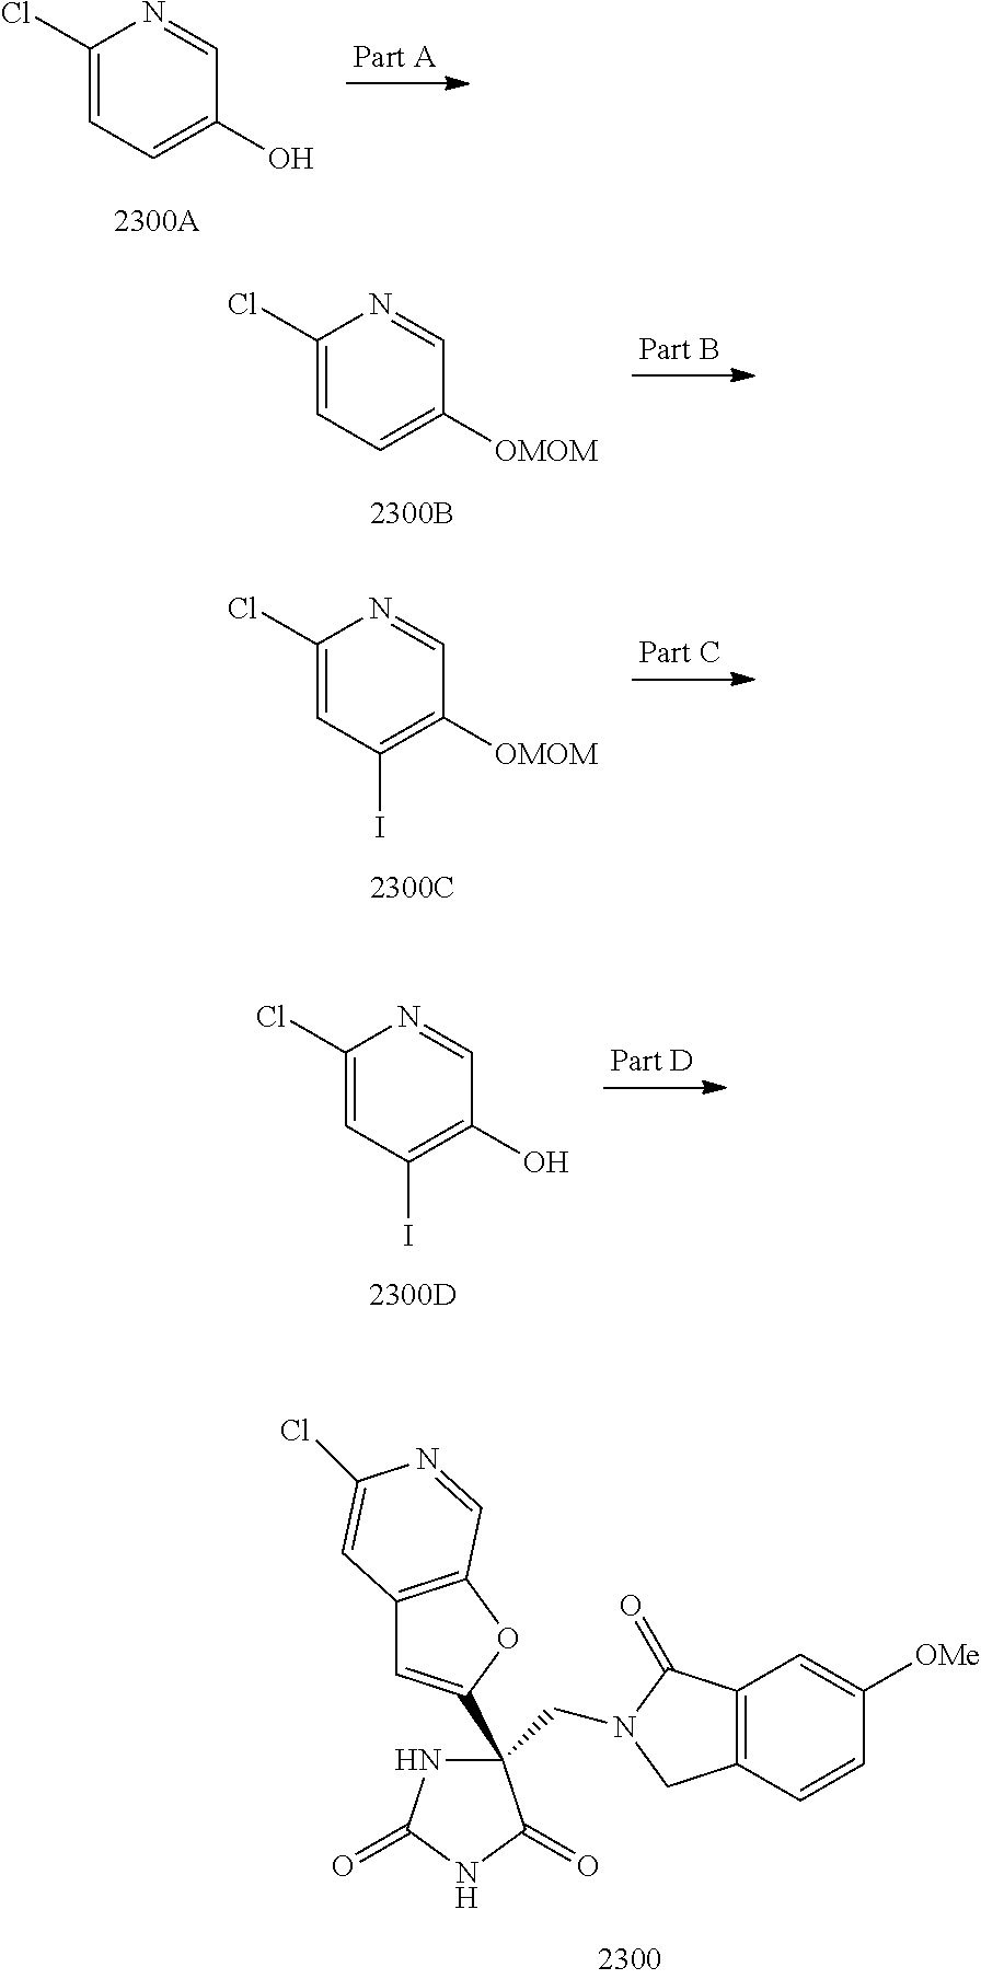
C1(Cl)=CC=C(O)C=N1.C1(Cl)=CC=C([OMOM])C=N1.C1(Cl)=CC(I)=C([OMOM])C=N1.C1(Cl)=CC(I)=C(O)C=N1.N1C(=O)NC(=O)C1(CN1C(=O)C2=C(C1)C=CC([OMe])=C2)C1=CC2=C(O1)C=NC(Cl)=C2
